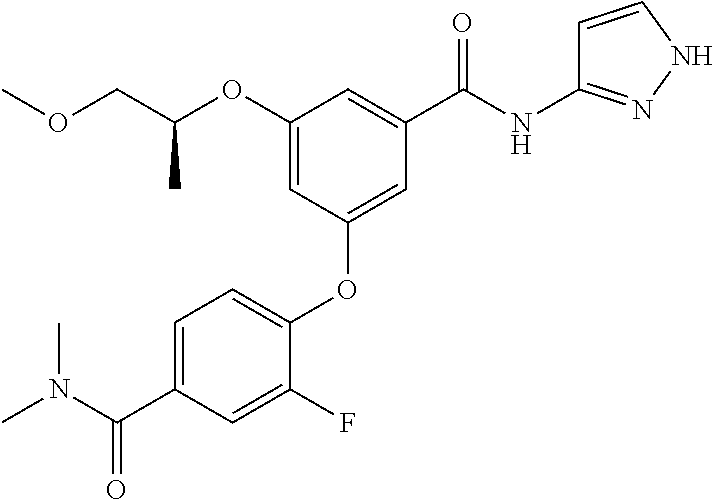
C1=C(F)C(OC2=CC(C(NC3=NNC=C3)=O)=CC(OC(COC)C)=C2)=CC=C1C(N(C)C)=O
